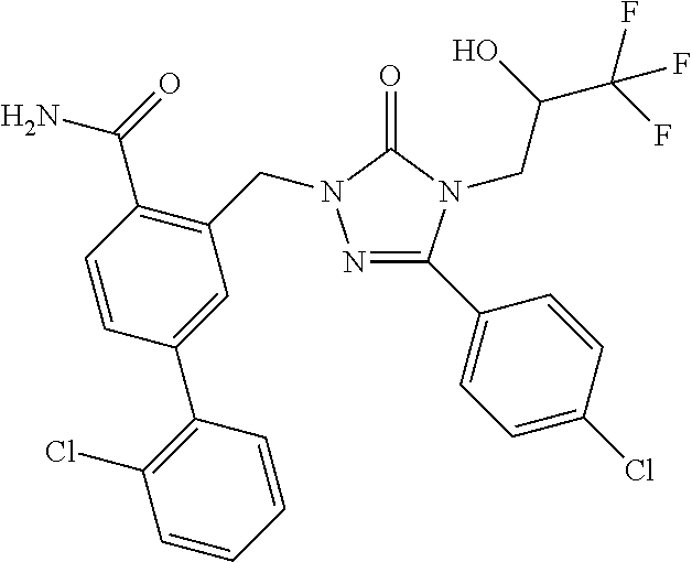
N1=C(C2=CC=C(Cl)C=C2)N(CC(C(F)(F)F)O)C(=O)N1CC1=C(C(=O)N)C=CC(C2=C(Cl)C=CC=C2)=C1
